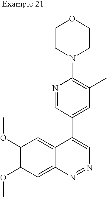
N1=CC(C2=CN=NC3=CC(OC)=C(OC)C=C23)=CC(C)=C1N1CCOCC1
